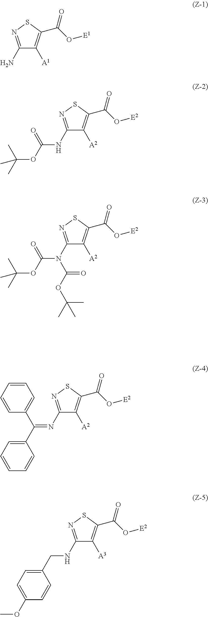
C1(N)=NSC(C(O[E1])=O)=C1[A1].C1(NC(OC(C)(C)C)=O)=NSC(C(O[E2])=O)=C1[A2].C1(N(C(OC(C)(C)C)=O)C(OC(C)(C)C)=O)=NSC(C(O[E2])=O)=C1[A2].C1(N=C(C2=CC=CC=C2)C2=CC=CC=C2)=NSC(C(O[E2])=O)=C1[A2].C1(NCC2=CC=C(OC)C=C2)=NSC(C(O[E2])=O)=C1[A3]
